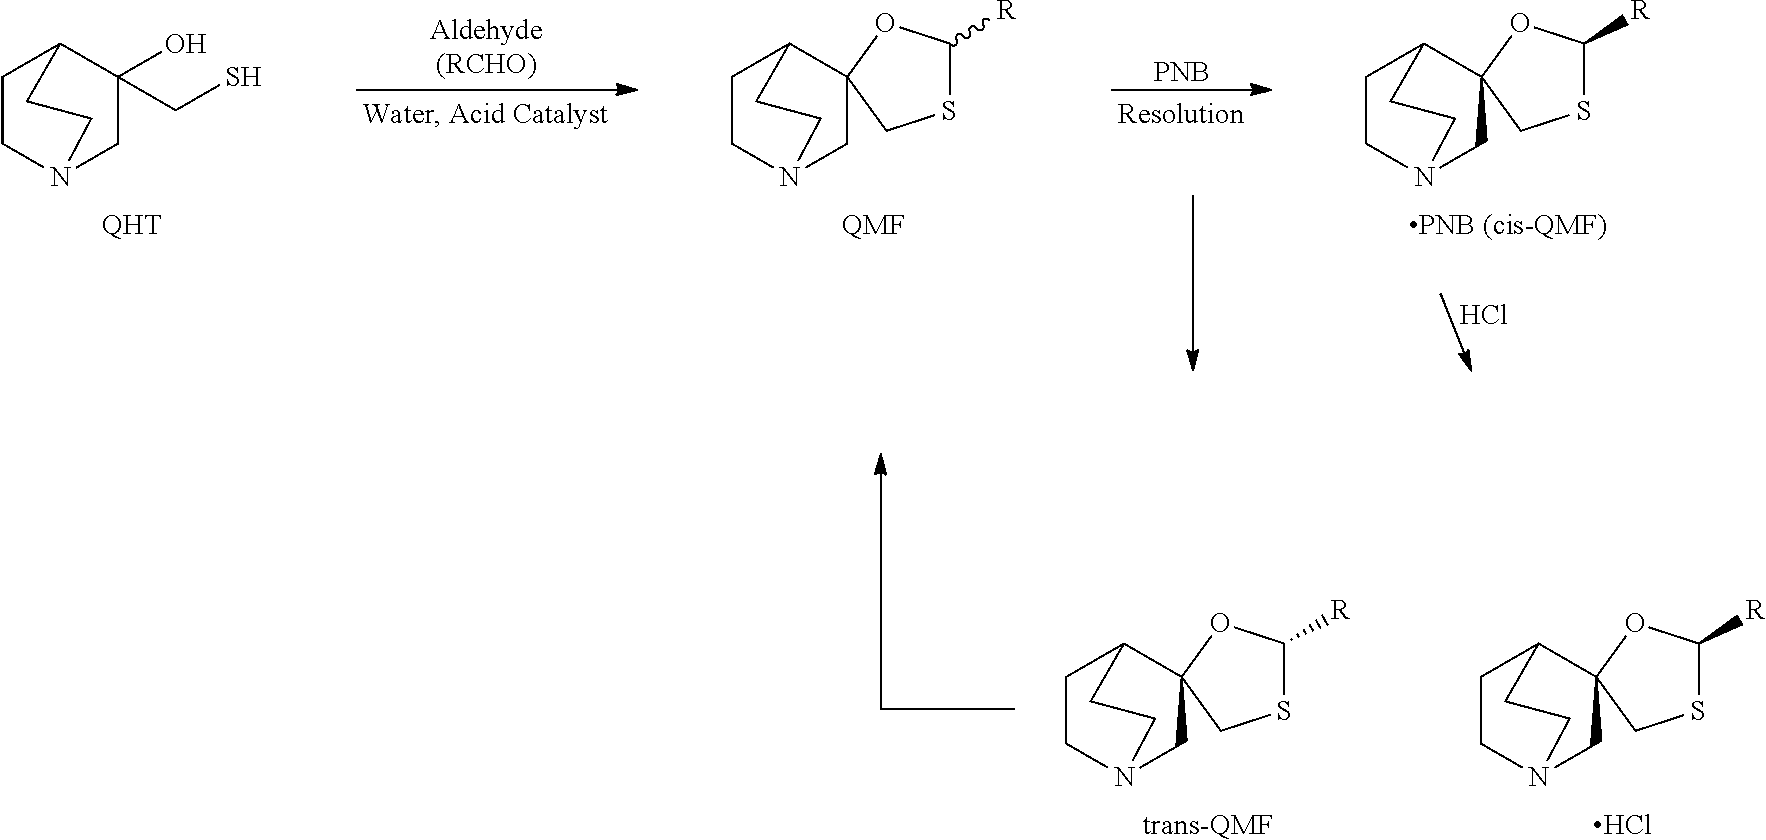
C1CN2CC(O)(CS)C1CC2.[QHT].[QMF].C1CN2CC3(C1CC2)OC([R])SC3.[PNB].[PNB (cis-QMF)].C1CN2CC3(C1CC2)OC([R])SC3.Cl.[trans-QMF].C1CN2CC3(C1CC2)OC([R])SC3.Cl.C1CN2CC3(C1CC2)OC([R])SC3
